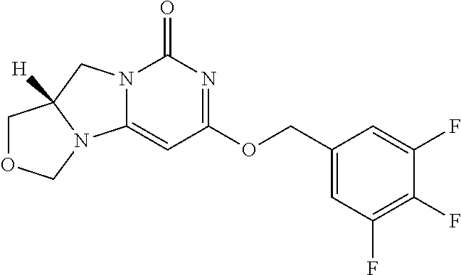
FC1=C(F)C=C(COC2=NC(=O)N3C(=C2)N2C([H])(C3)COC2)C=C1F
